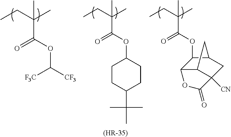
CCC(C)(C)C(OC([CF3])[F3C])=O.CCC(C)(C)C(OC1C2C3C([CN])(CC1C3)C(=O)O2)=O.CCC(C)(C)C(=O)OC1CCC(C(C)(C)C)CC1.[(HR-35)]
